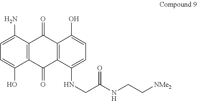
C12=C(C(N)=CC=C1O)C(=O)C1=C(C2=O)C(NCC(=O)NCC[NMe2])=CC=C1O
